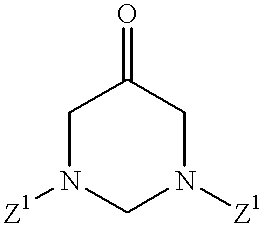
C1N([Z1])CN([Z1])CC1=O
